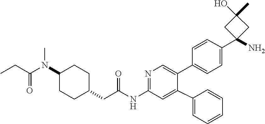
C1=CC(C2(N)CC(C)(O)C2)=CC=C1C1=CN=C(NC(CC2CCC(N(C(CC)=O)C)CC2)=O)C=C1C1=CC=CC=C1
